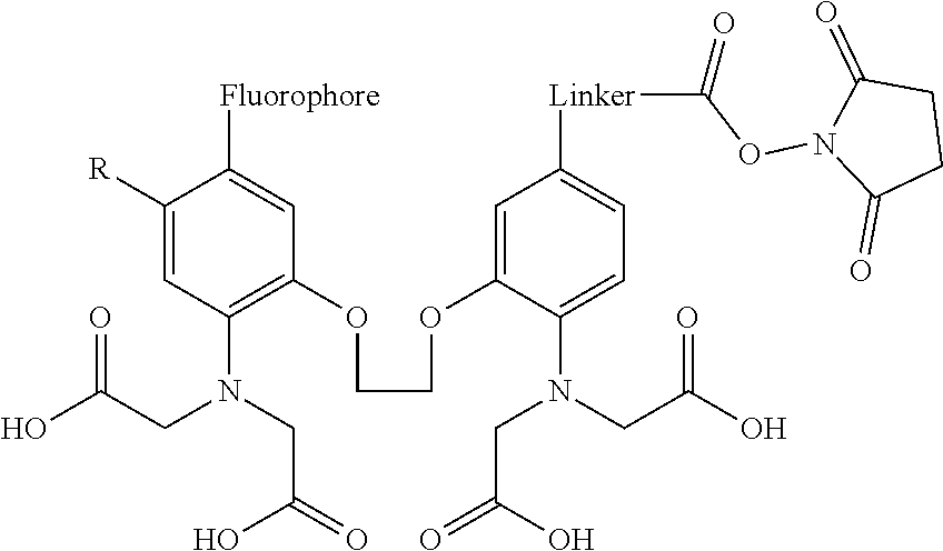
C1([R])=CC(N(CC(=O)O)CC(O)=O)=C(OCCOC2=CC([Linker]C(=O)ON3C(=O)CCC3=O)=CC=C2N(CC(=O)O)CC(O)=O)C=C1[Fluorophore]
